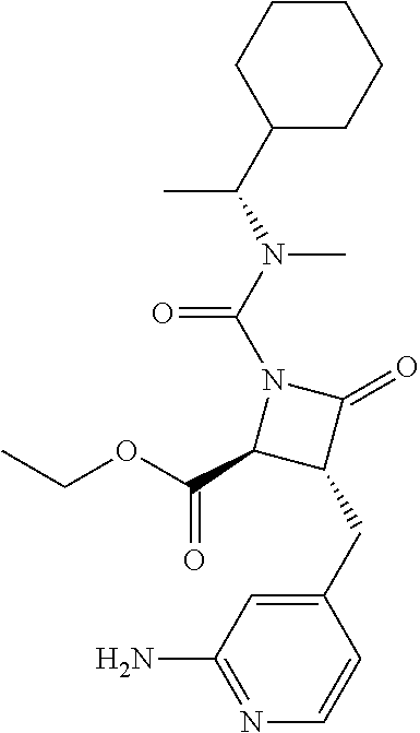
N1(C(=O)N(C(C2CCCCC2)C)C)C(C(OCC)=O)C(CC2=CC(N)=NC=C2)C1=O
